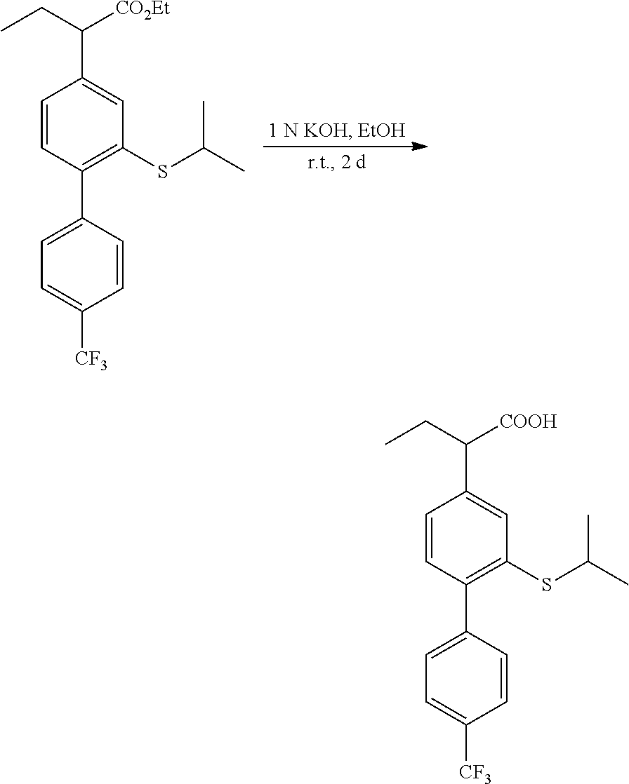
C1=CC(C2=CC=C([CF3])C=C2)=C(SC(C)C)C=C1C(CC)[CO2Et].C1=CC(C2=CC=C([CF3])C=C2)=C(SC(C)C)C=C1C(CC)[COOH]
